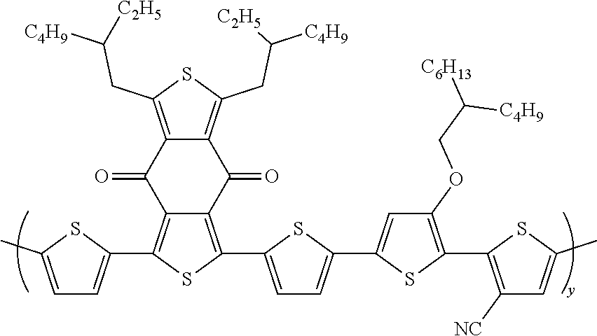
C1=C(C)SC(C2=C3C(=C(C4=CC=C(C5=CC(OCC([C4H9])[C6H13])=C(C6=C([NC])C=C(C)S6)S5)S4)S2)C(=O)C2=C(CC([C2H5])[C4H9])SC(CC([C2H5])[C4H9])=C2C3=O)=C1
